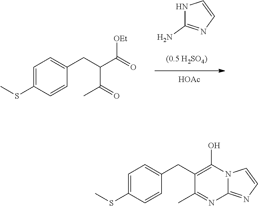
C1=C(SC)C=CC(CC(C(=O)C)C(=O)[OEt])=C1.N1C(N)=NC=C1.[HOAc].C1=C(SC)C=CC(CC2=C(O)N3C(=NC=C3)N=C2C)=C1
